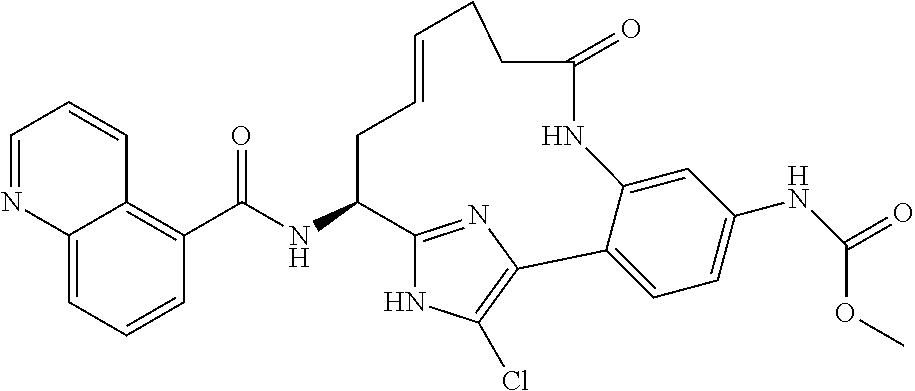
C1(C(NC2C3=NC(=C(Cl)N3)C3=CC=C(NC(=O)OC)C=C3NC(=O)CCC=CC2)=O)=C2C(=CC=C1)N=CC=C2
